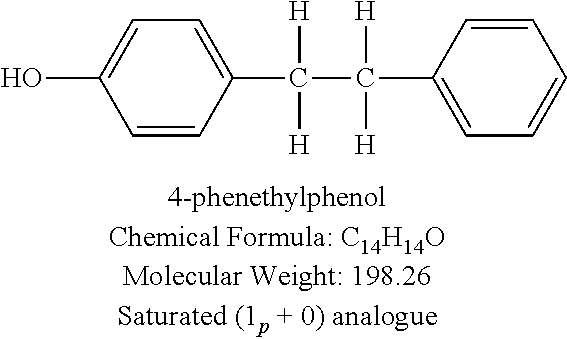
C1=CC(C([H])([H])C([H])([H])C2=CC=CC=C2)=CC=C1O
